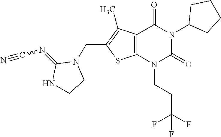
C12=C(N(CCC(F)(F)F)C(=O)N(C3CCCC3)C1=O)SC(CN1C(=NC#N)NCC1)=C2C
